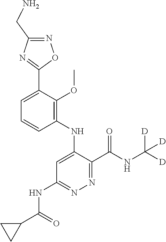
C1=C(C2=NC(CN)=NO2)C(OC)=C(NC2=CC(NC(C3CC3)=O)=NN=C2C(NC([D])([D])[D])=O)C=C1
